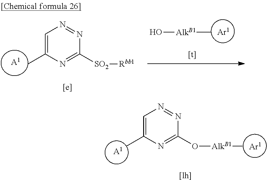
[A1].[Ar1].C1=C(C)N=C(O[AlkB1]C)N=N1.[A1].C1=C(C)N=C([SO2][Rbb1])N=N1.O[AlkB1][Ar1]
